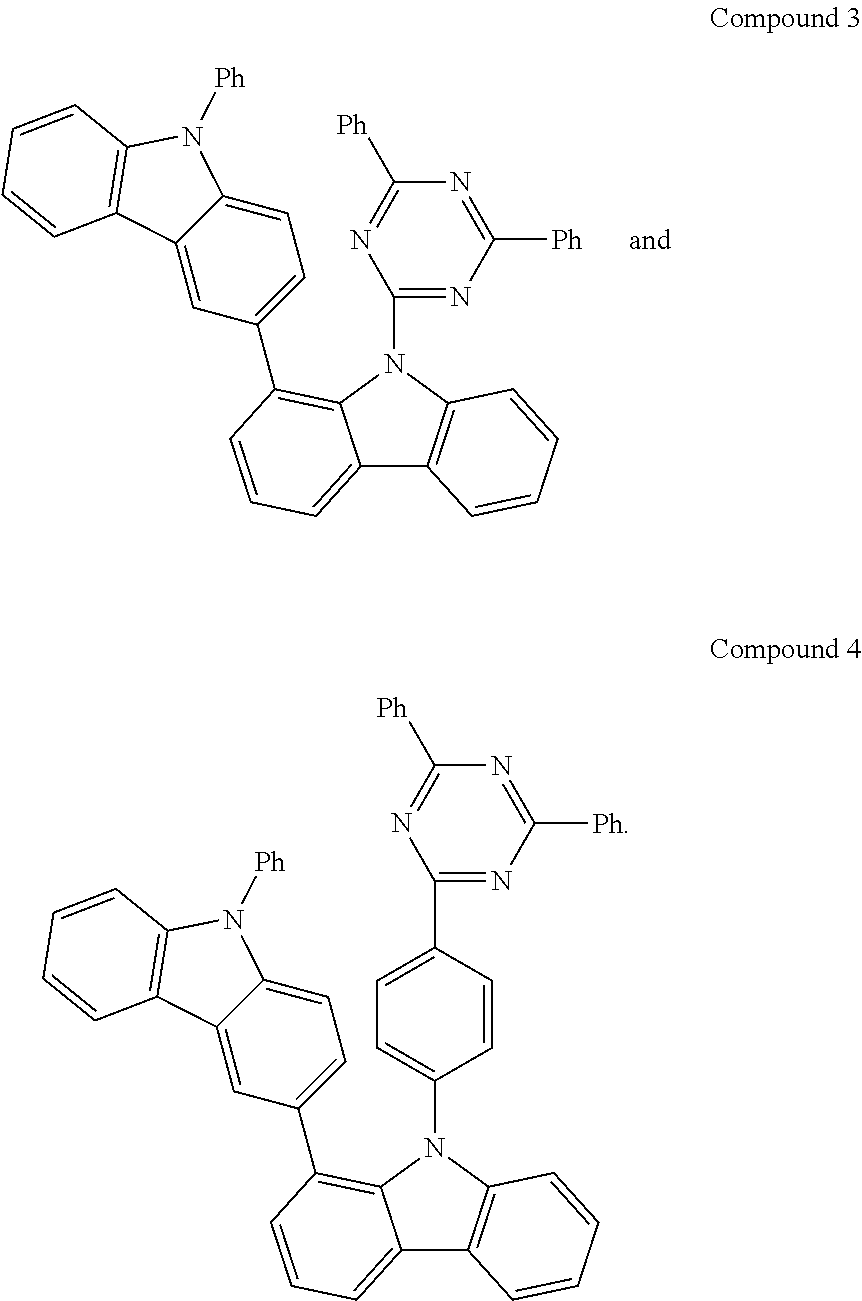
N1=C([Ph])N=C(N2C3=C(C4=CC=CC(C5=CC=C6C(=C5)C5=C(N6[Ph])C=CC=C5)=C42)C=CC=C3)N=C1[Ph].N1=C([Ph])N=C(C2=CC=C(N3C4=C(C5=CC=CC(C6=CC=C7C(=C6)C6=C(N7[Ph])C=CC=C6)=C53)C=CC=C4)C=C2)N=C1[Ph]
